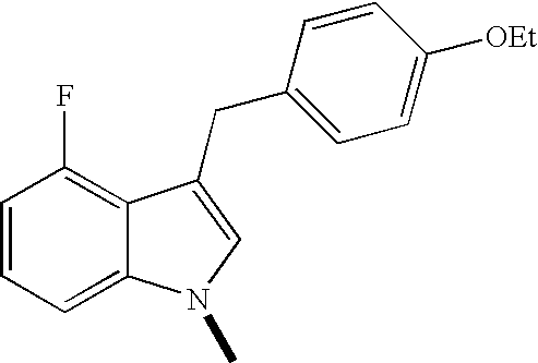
C1=CC=C2C(=C1F)C(CC1=CC=C([OEt])C=C1)=CN2C
